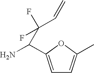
C1=C(C(N)C(C=C)(F)F)OC(C)=C1
